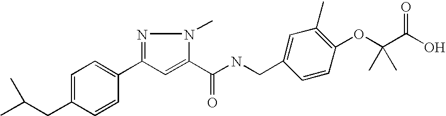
C1=C(CC(C)C)C=CC(C2=NN(C)C(C(NCC3=CC(C)=C(OC(C(O)=O)(C)C)C=C3)=O)=C2)=C1
